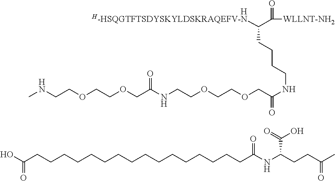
O(CC(NCCOCCOCC(NCCCCC(C(=O)[WLLNT-NH2])[H-HSQGTFTSDYSKYLDSKRAQEFV-N])=O)=O)CCOCCNC.[H].OC(CCCCCCCCCCCCCCCCC(NC(CCC(C)=O)C(O)=O)=O)=O
